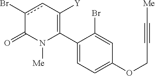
C1(C2=C([Y])cc(Br)C(=O)N2[Me])=CC=C(OCC#C[Me])C=C1Br
